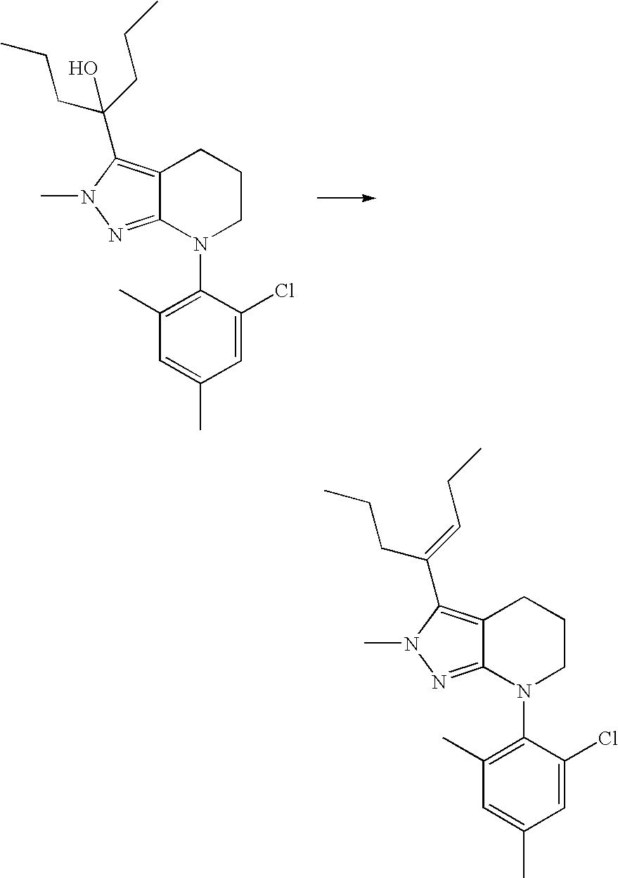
C12=C(C(O)(CCC)CCC)N(C)N=C1N(C1=C(C)C=C(C)C=C1Cl)CCC2.C12=C(C(=CCC)CCC)N(C)N=C1N(C1=C(C)C=C(C)C=C1Cl)CCC2
